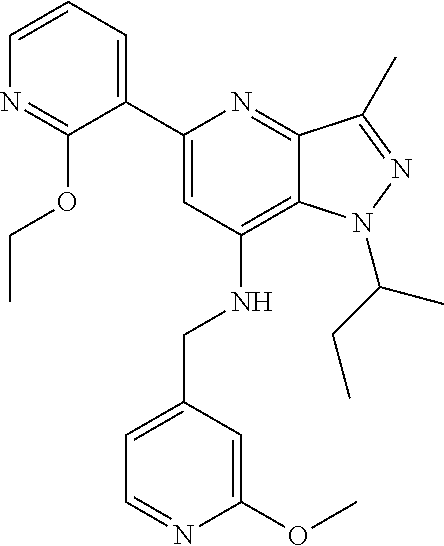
C1=CC=C(C2=CC(NCC3=CC=NC(OC)=C3)=C3C(=N2)C(C)=NN3C(CC)C)C(OCC)=N1
